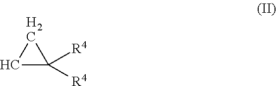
C1C([R4])([R4])C1
